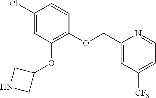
C1(Cl)=CC(OC2CNC2)=C(OCC2=CC([CF3])=CC=N2)C=C1
